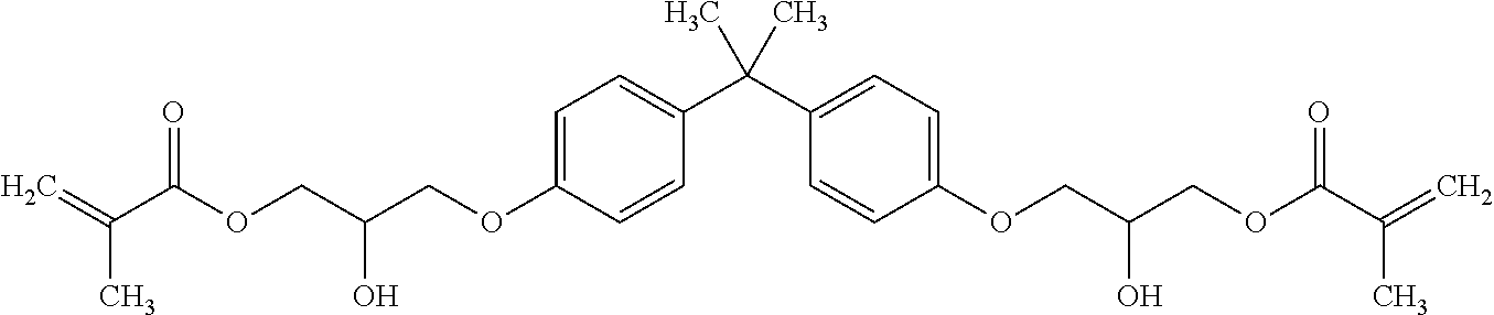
C=C(C(OCC(COC1=CC=C(C(C2=CC=C(OCC(COC(C(=C)C)=O)O)C=C2)(C)C)C=C1)O)=O)C
